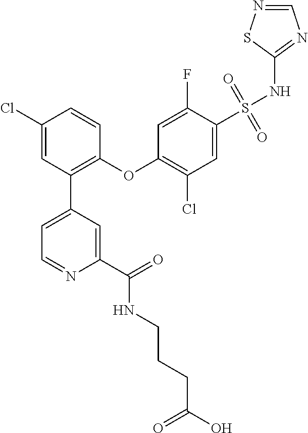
C1(Cl)=CC(C2=CC=NC(C(=O)NCCCC(O)=O)=C2)=C(OC2=C(Cl)C=C(S(NC3=NC=NS3)(=O)=O)C(F)=C2)C=C1
